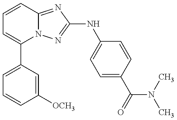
C1=C(C2=CC=CC3=NC(NC4=CC=C(C(=O)N(C)C)C=C4)=NN23)C=C([OCH3])C=C1
